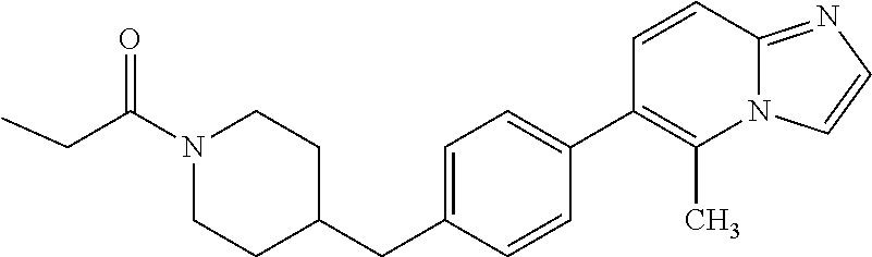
N1(C(CC)=O)CCC(CC2=CC=C(C3=C(C)N4C(=NC=C4)C=C3)C=C2)CC1
